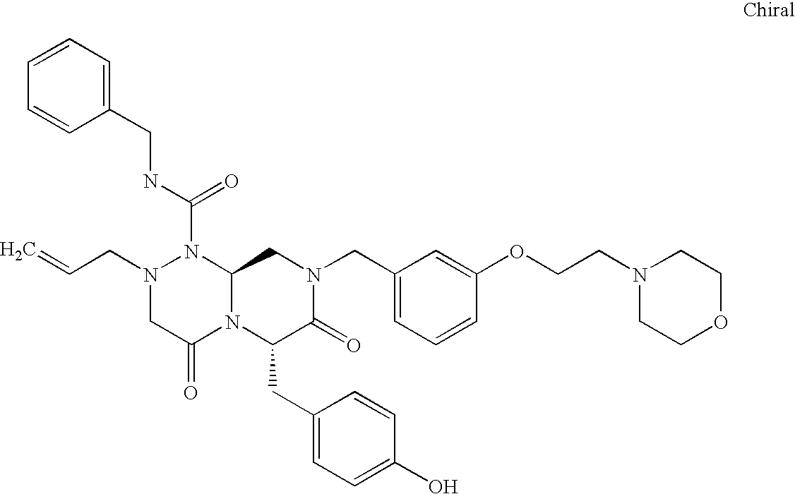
C1=CC=C(CNC(N2N(CC=C)CC(=O)N3C2CN(CC2=CC=CC(OCCN4CCOCC4)=C2)C(=O)C3CC2=CC=C(O)C=C2)=O)C=C1
